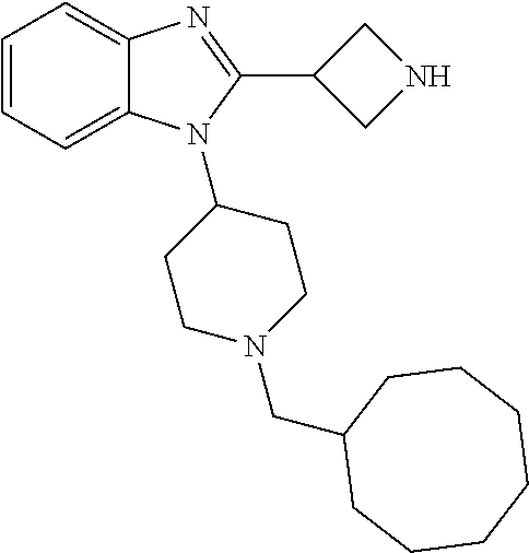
C1=CC=C2C(=C1)N=C(C1CNC1)N2C1CCN(CC2CCCCCCC2)CC1
